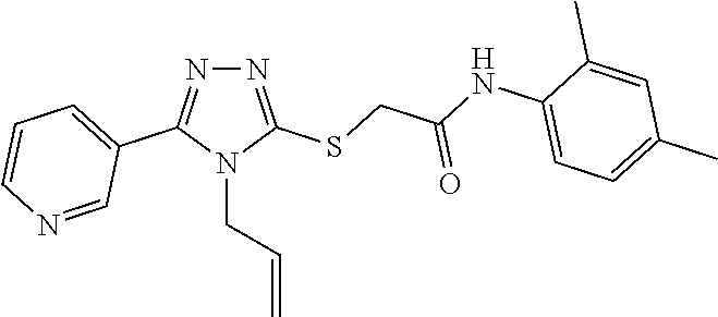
N1=C(SCC(NC2=CC=C(C)C=C2C)=O)N(CC=C)C(C2=CC=CN=C2)=N1
